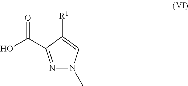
N1(C)N=C(C(O)=O)C([R1])=C1
